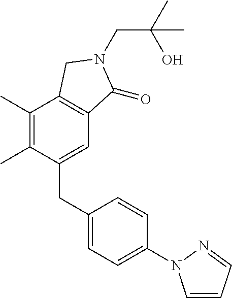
C(C(O)(C)C)N1C(=O)C2=C(C(C)=C(C)C(CC3=CC=C(N4C=CC=N4)C=C3)=C2)C1
